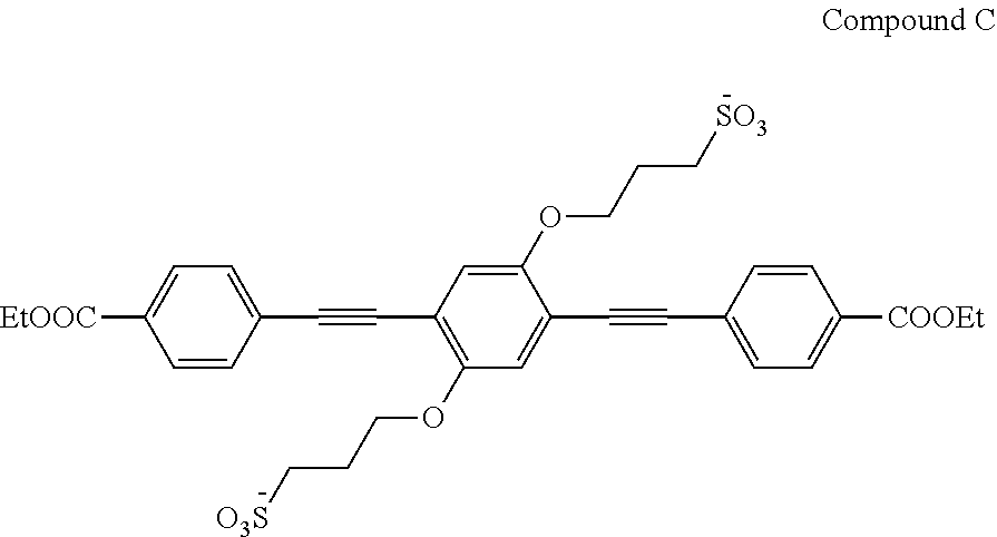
C1=C(C#CC2=C(OCCC[O3S])C=C(C#CC3=CC=C([COOEt])C=C3)C(OCCC[SO3])=C2)C=CC([EtOOC])=C1
